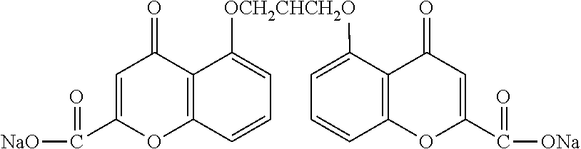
C1=C(C(=O)[NaO])OC2=C(C1=O)C([OCH2CHCH2O]C1=CC=CC3=C1C(=O)C=C(C(=O)[ONa])O3)=CC=C2
